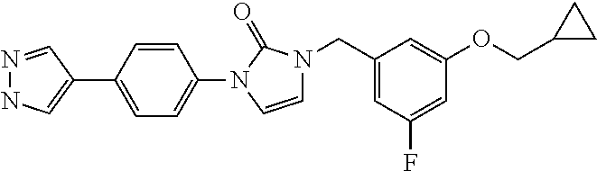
N1=CC(C2=CC=C(N3C=CN(CC4=CC(F)=CC(OCC5CC5)=C4)C3=O)C=C2)=CN1
